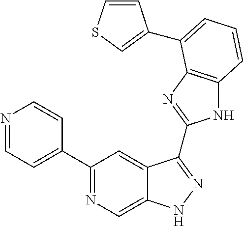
C1(C2=NC=C3C(=C2)C(C2=NC4=C(N2)C=CC=C4C2=CSC=C2)=NN3)=CC=NC=C1
